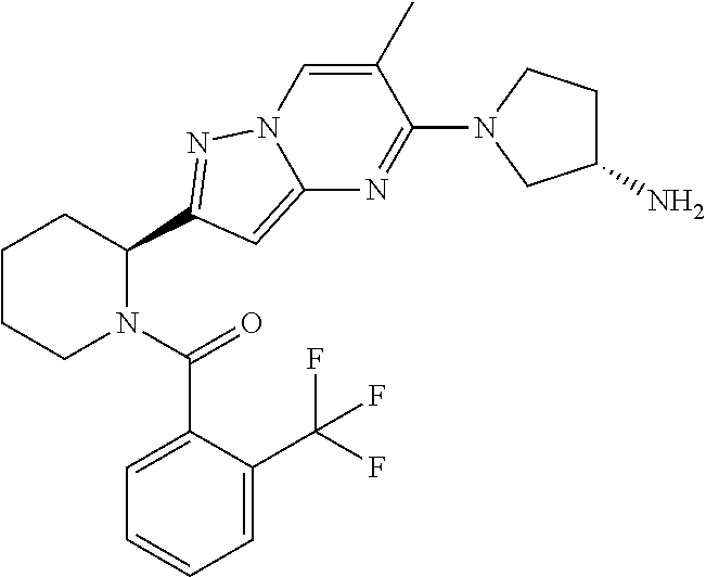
C1CCN(C(=O)C2=CC=CC=C2C(F)(F)F)C(C2=NN3C(=C2)N=C(N2CC(N)CC2)C(C)=C3)C1
